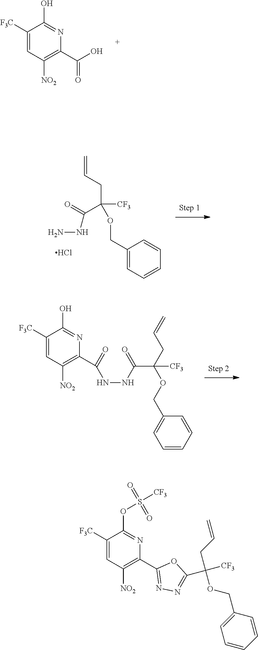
C1(C2=C([NO2])C=C([F3C])C(OS([CF3])(=O)=O)=N2)=NN=C(C([CF3])(CC=C)OCC2=CC=CC=C2)O1.C(C1=C([NO2])C=C([F3C])C(O)=N1)(=O)O.C(C(CC=C)([CF3])OCC1=CC=CC=C1)(=O)NN.Cl.C1(C(=O)NNC(C(OCC2=CC=CC=C2)(CC=C)[CF3])=O)=C([NO2])C=C([F3C])C(O)=N1
